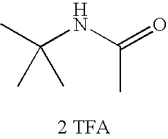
CC(NC(C)(C)C)=O.[2 TFA]
